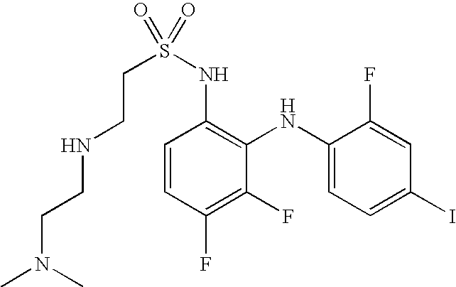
C1=CC(F)=C(F)C(NC2=CC=C(I)C=C2F)=C1NS(=O)(=O)CCNCCN(C)C
